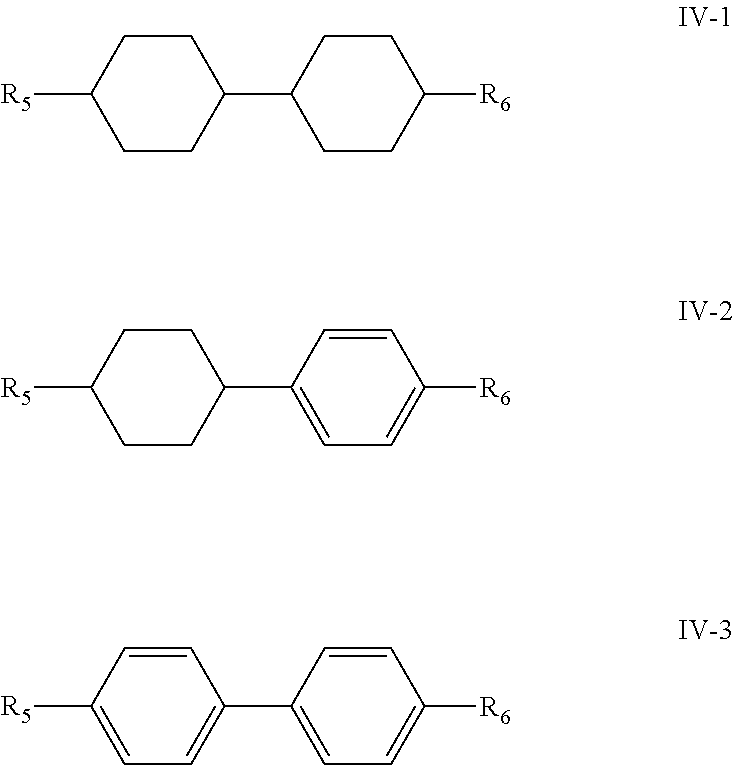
C1(C2CCC([R6])CC2)CCC([R5])CC1.C1(C2=CC=C([R6])C=C2)CCC([R5])CC1.C1(C2=CC=C([R6])C=C2)=CC=C([R5])C=C1
